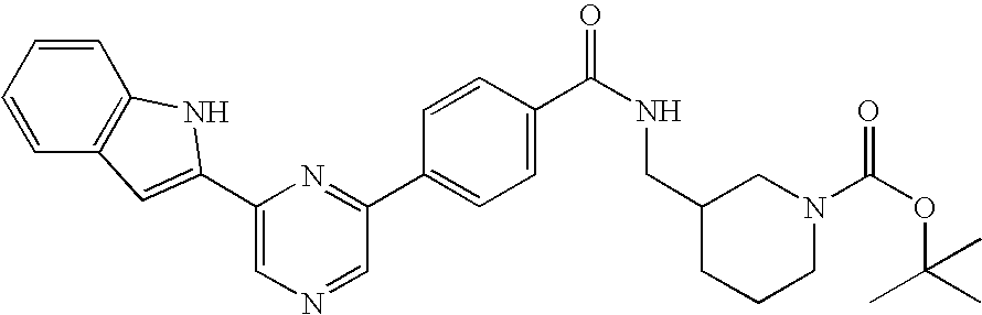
C1=C(C2=CC3=C(C=CC=C3)N2)N=C(C2=CC=C(C(NCC3CN(C(OC(C)(C)C)=O)CCC3)=O)C=C2)C=N1
